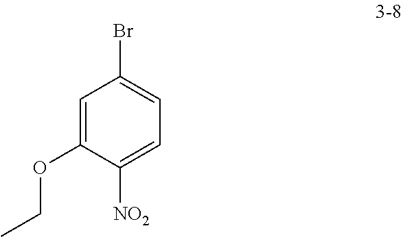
C1=C(OCC)C([NO2])=CC=C1Br
